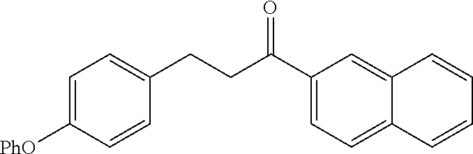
C1([PhO])=CC=C(CCC(C2=CC=C3C(=C2)C=CC=C3)=O)C=C1
